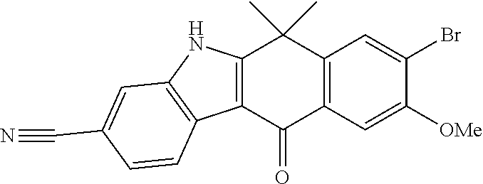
C12=C(C=C([OMe])C(Br)=C1)C(=O)C1=C(C2(C)C)NC2=C1C=CC(C#N)=C2
